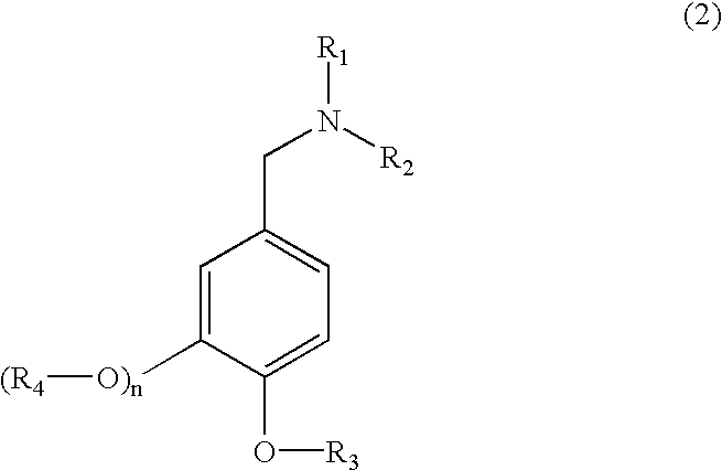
C1=C([O)n][(R4])C(O[R3])=CC=C1CN([R2])[R1]
